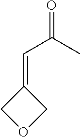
C(C)(C=C1COC1)=O
